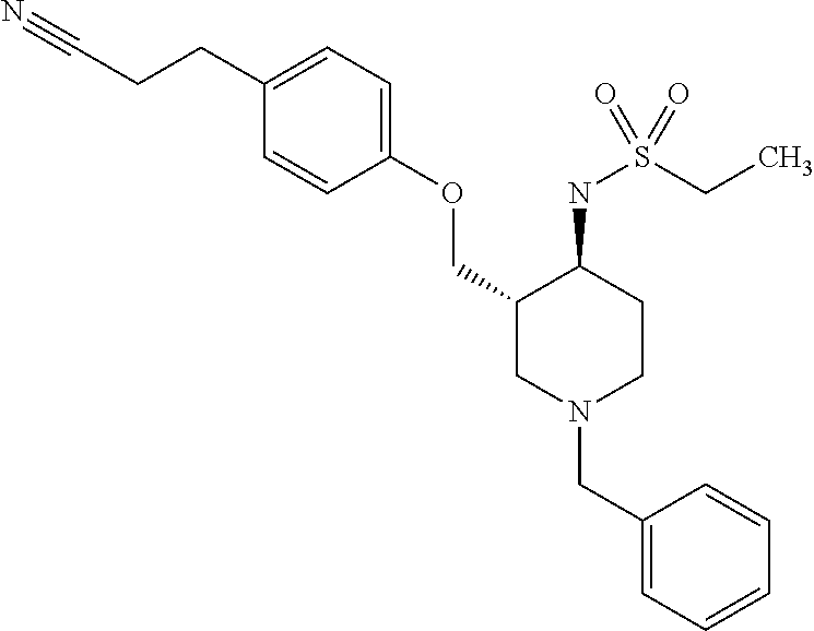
C1(CCC#N)=CC=C(OCC2CN(CC3=CC=CC=C3)CCC2NS(CC)(=O)=O)C=C1
